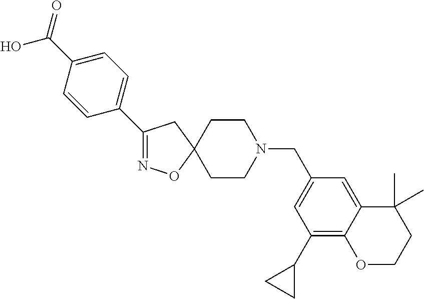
N1=C(C2=CC=C(C(O)=O)C=C2)CC2(O1)CCN(CC1=CC(C3CC3)=C3C(=C1)C(C)(C)CCO3)CC2
